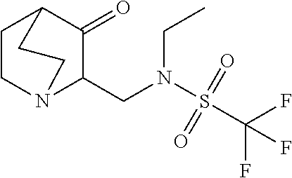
C1CN2C(CN(S(C(F)(F)F)(=O)=O)CC)C(=O)C1CC2
